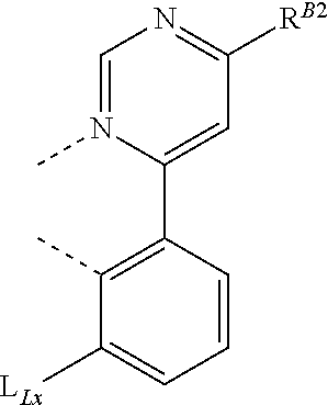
C1=N(C)C(C2=C(C)C([LLx])=CC=C2)=CC([RB2])=N1
